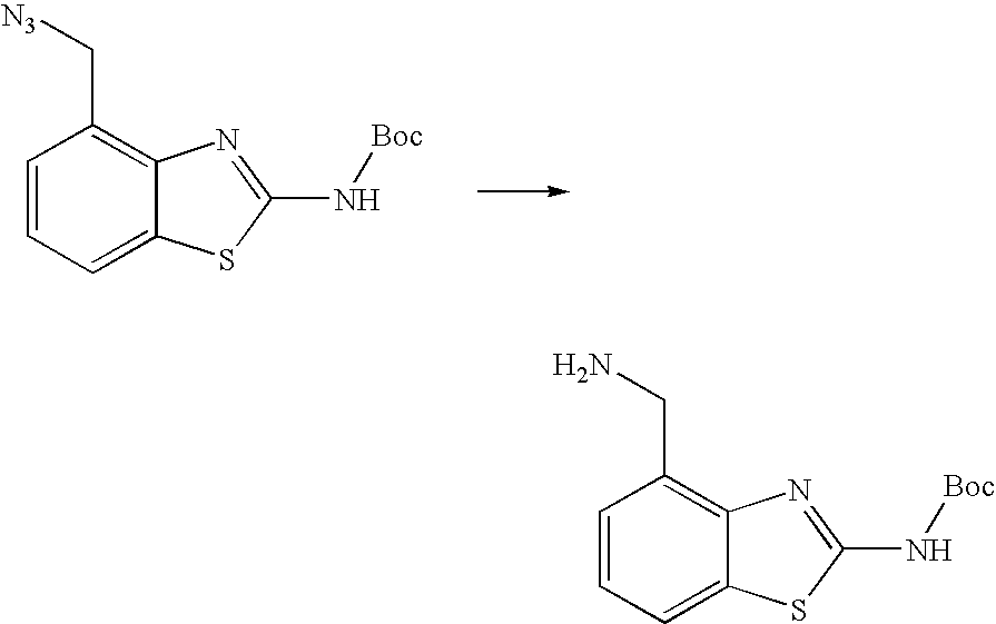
C1=CC=C2C(=C1C[N3])N=C(N[Boc])S2.C1=CC=C2C(=C1CN)N=C(N[Boc])S2
